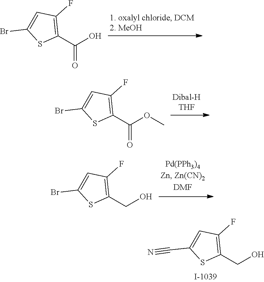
C(O)(C1=C(F)C=C(Br)S1)=O.C(C1=C(F)C=C(Br)S1)(=O)OC.C(O)C1=C(F)C=C(Br)S1.C(O)C1=C(F)C=C(C#N)S1
